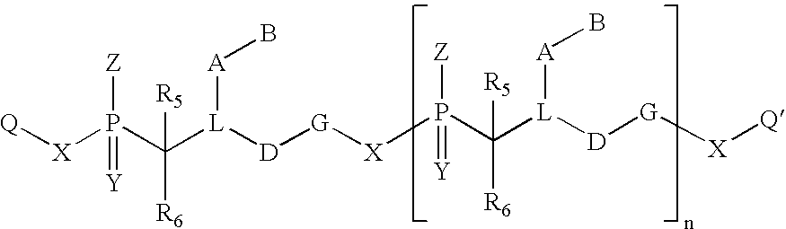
[Q][X]P(=[Y])([Z])C([R5])([R6])[L]([D][G][X]P(=[Y])([Z])C([R5])([R6])[L]([D][G][X][Q])[A]B)[A]B
